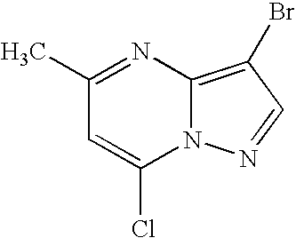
CC1=NC2=C(Br)C=NN2C(Cl)=C1
